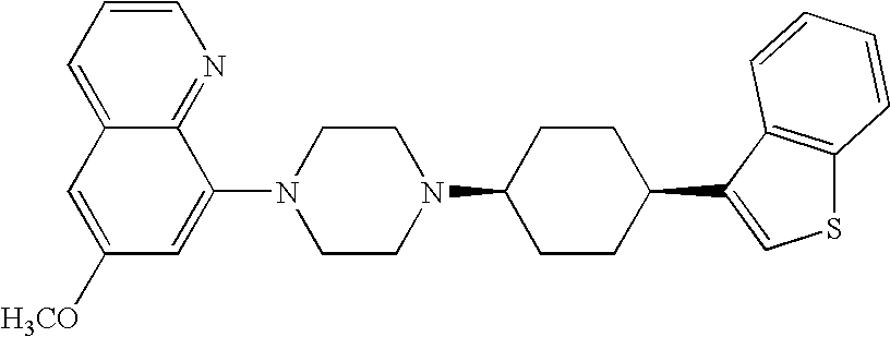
C1=CC=C2C(=N1)C(N1CCN(C3CCC(C4=CSC5=C4C=CC=C5)CC3)CC1)=CC([H3CO])=C2
